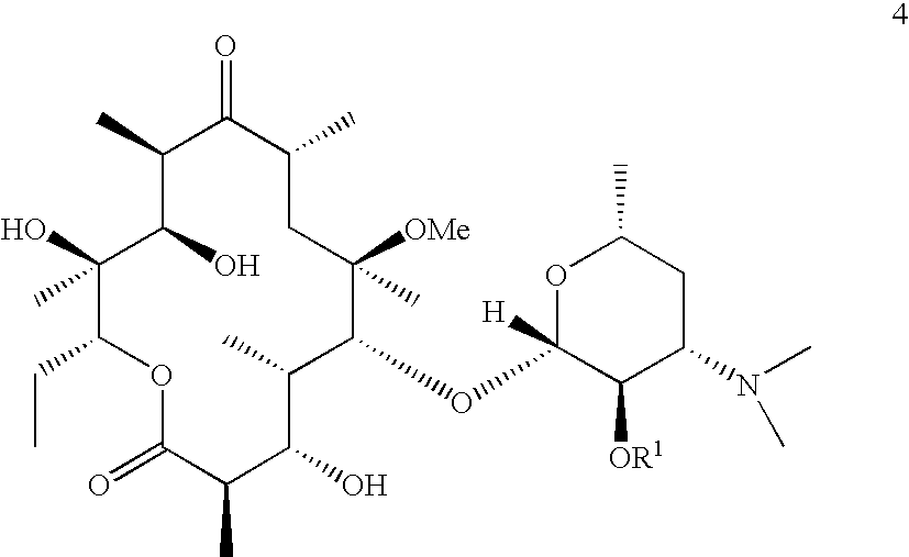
C1(C)C(O)C(C)(O)C(CC)OC(=O)C(C)C(O)C(C)C(OC2([H])C([OR1])C(N(C)C)CC(C)O2)C([OMe])(C)CC(C)C1=O
